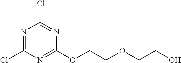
N1=C(Cl)N=C(OCCOCCO)N=C1Cl
